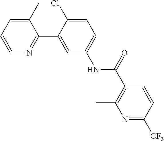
C1(C)=CC=CN=C1C1=CC(NC(=O)C2=C(C)N=C([CF3])C=C2)=CC=C1Cl
